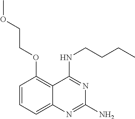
C(OC1=C2C(=CC=C1)N=C(N)N=C2NCCCC)COC
